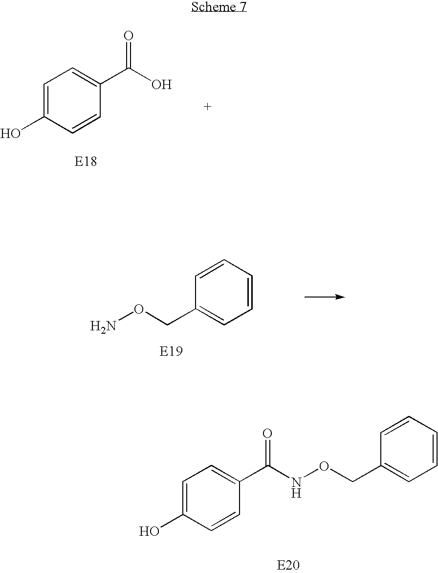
C1=C(O)C=CC(C(O)=O)=C1.C1=CC=CC=C1CON.C1=CC=CC=C1CONC(C1=CC=C(O)C=C1)=O
